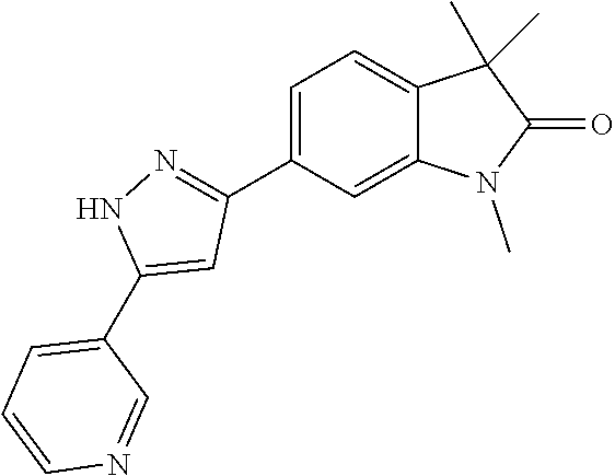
C1=C(C2=NNC(C3=CC=CN=C3)=C2)C=C2C(=C1)C(C)(C)C(=O)N2C
